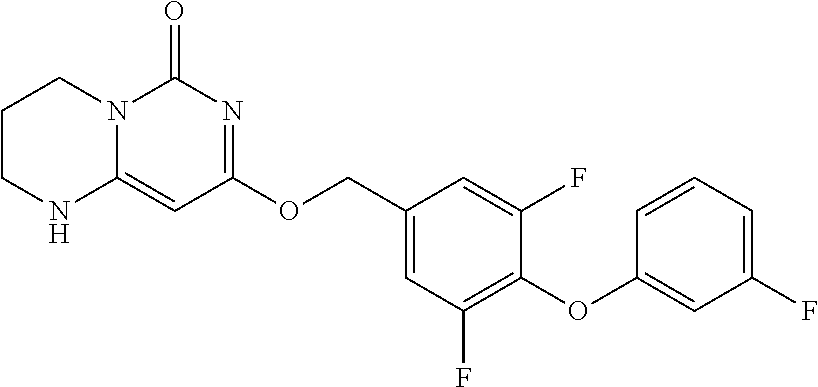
C1CNC2=CC(OCC3=CC(F)=C(OC4=CC(F)=CC=C4)C(F)=C3)=NC(=O)N2C1
